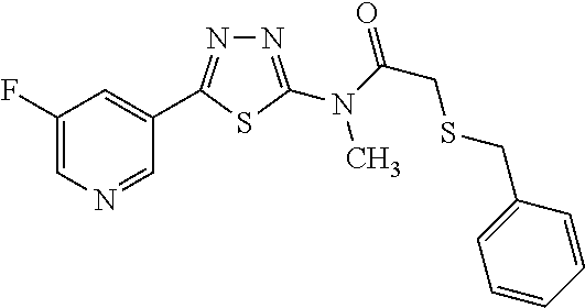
N1=C(N(C)C(=O)CSCC2=CC=CC=C2)SC(C2=CC(F)=CN=C2)=N1
